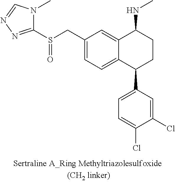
C12=CC(CS(=O)C3=NN=CN3C)=CC=C1C(C1=CC=C(Cl)C(Cl)=C1)CCC2NC
